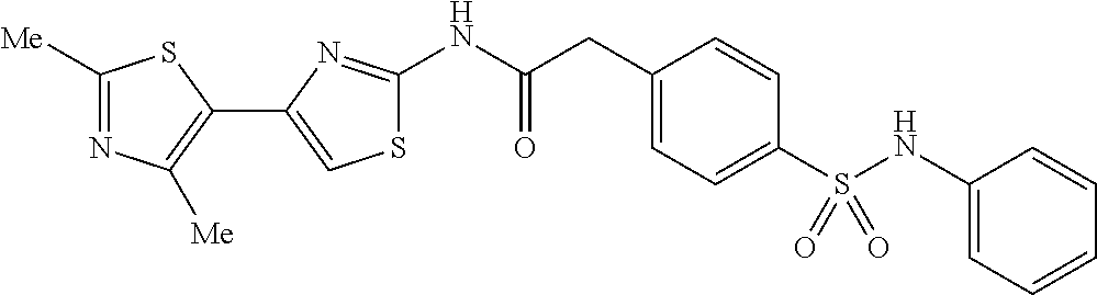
C1([Me])=NC([Me])=C(C2=CSC(NC(CC3=CC=C(S(NC4=CC=CC=C4)(=O)=O)C=C3)=O)=N2)S1
